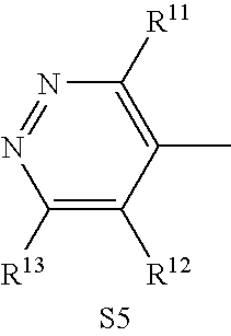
C1([R13])=C([R12])C(C)=C([R11])N=N1.[S5]
